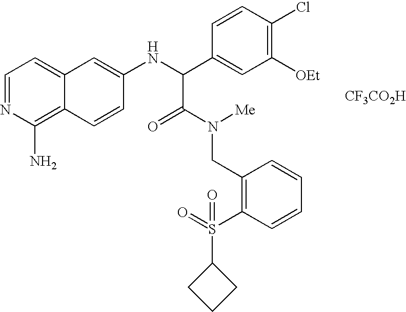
C1=NC(N)=C2C(=C1)C=C(NC(C1=CC([OEt])=C(Cl)C=C1)C(=O)N(CC1=C(S(=O)(C3CCC3)=O)C=CC=C1)[Me])C=C2.[CF3CO2H]
